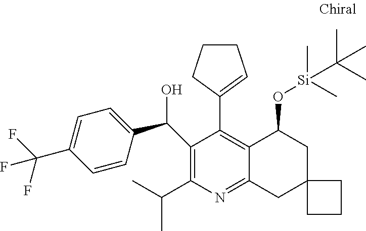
C1=C(C(F)(F)F)C=CC(C(O)C2=C(C(C)C)N=C3C(=C2C2=CCCC2)C(O[Si](C)(C)C(C)(C)C)CC2(C3)CCC2)=C1
